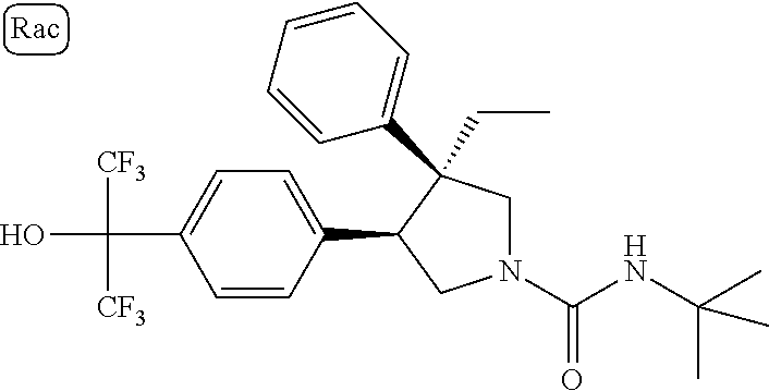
C(C1=CC=C(C2CN(C(NC(C)(C)C)=O)CC2(CC)C2=CC=CC=C2)C=C1)(O)([CF3])[CF3]
